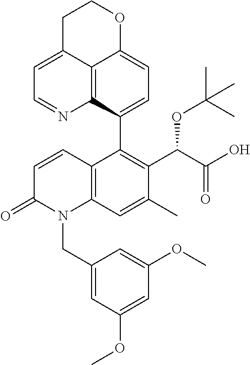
C12=C3C(C4=C(C(C(O)=O)OC(C)(C)C)C(C)=CC5=C4C=CC(=O)N5CC4=CC(OC)=CC(OC)=C4)=CC=C1OCCC2=CC=N3
